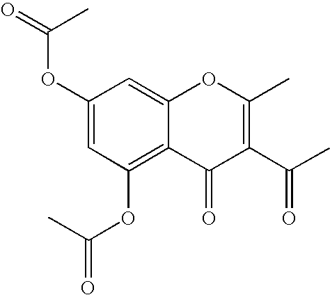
C1(OC(C)=O)=CC(OC(C)=O)=C2C(=C1)OC(C)=C(C(C)=O)C2=O
